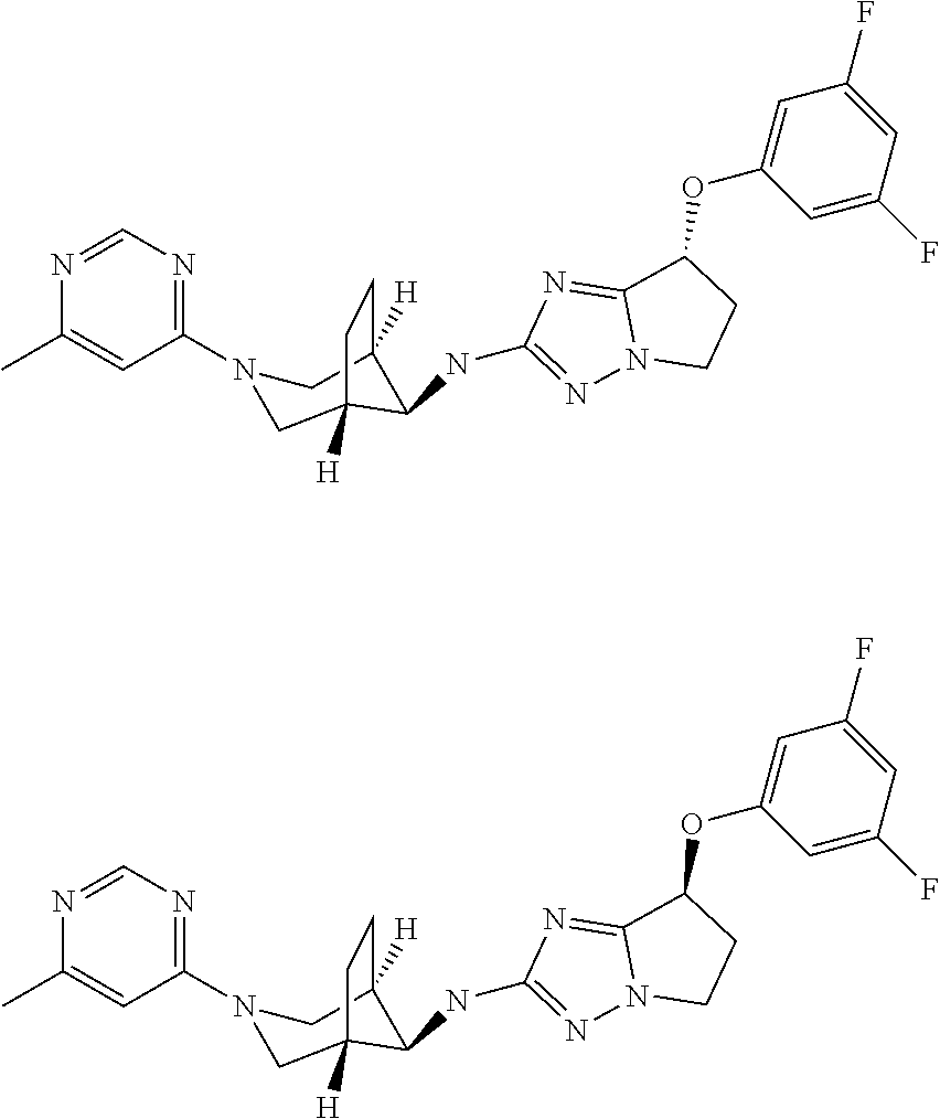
C1=NC(C)=CC(N2CC3([H])C(NC4=NN5C(=N4)C(OC4=CC(F)=CC(F)=C4)CC5)C([H])(C2)CC3)=N1.C1=NC(C)=CC(N2CC3([H])C(NC4=NN5C(=N4)C(OC4=CC(F)=CC(F)=C4)CC5)C([H])(C2)CC3)=N1
